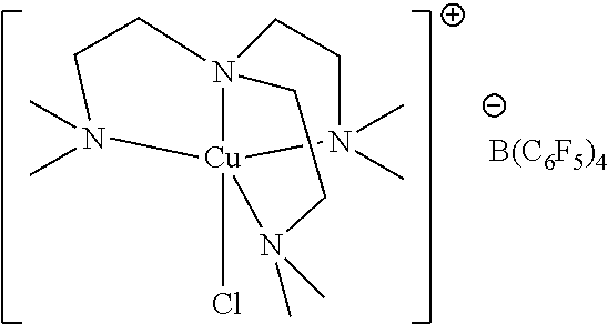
N123[Cu](Cl)(N(C)(C)CC1)(N(C)(C)CC2)N(C)(C)CC3.[B(C6F5)4]
